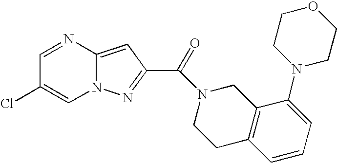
C1=NC2=CC(C(N3CCC4=C(C3)C(N3CCOCC3)=CC=C4)=O)=NN2C=C1Cl
